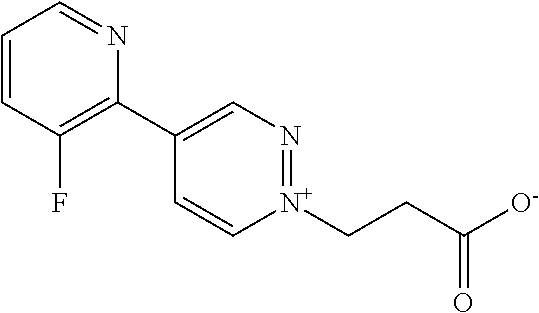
C1=CC(F)=C(C2=CN=[N+](CCC([O-])=O)C=C2)N=C1
